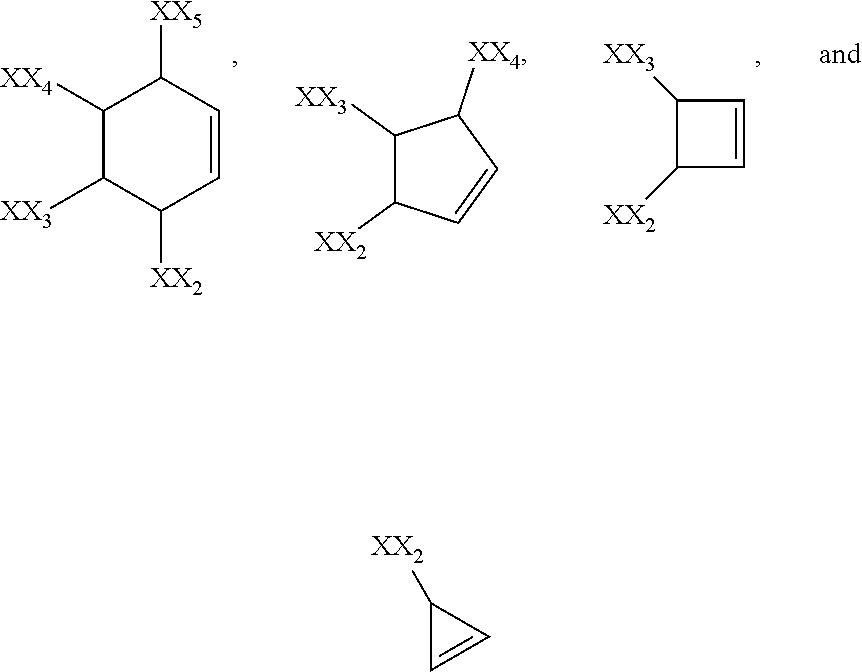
C1([XX4])C([XX3])C([XX2])C=CC1[XX5].C1([XX3])C([XX2])C=C1.C1([XX3])C([XX2])C=CC1[XX4].C1([XX2])C=C1
